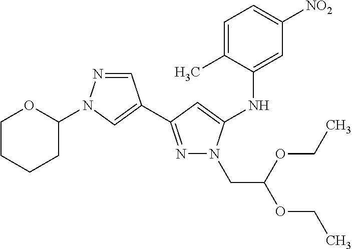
C1(NC2=CC([NO2])=CC=C2C)=CC(C2=CN(C3OCCCC3)N=C2)=NN1CC(OCC)OCC
